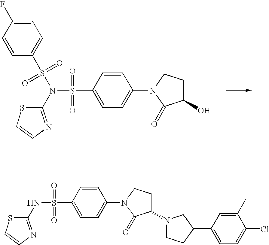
C1(N(S(C2=CC=C(N3C(=O)C(O)CC3)C=C2)(=O)=O)S(C2=CC=C(F)C=C2)(=O)=O)=NC=CS1.C1(NS(C2=CC=C(N3C(=O)C(N4CCC(C5=CC=C(Cl)C(C)=C5)C4)CC3)C=C2)(=O)=O)=NC=CS1
